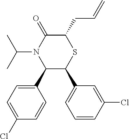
C1(C2N(C(C)C)C(=O)C(CC=C)SC2C2=CC=CC(Cl)=C2)=CC=C(Cl)C=C1
